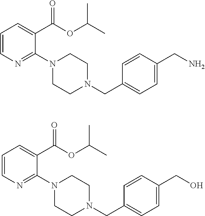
C1=CN=C(N2CCN(CC3=CC=C(CN)C=C3)CC2)C(C(OC(C)C)=O)=C1.C1=CN=C(N2CCN(CC3=CC=C(CO)C=C3)CC2)C(C(OC(C)C)=O)=C1
